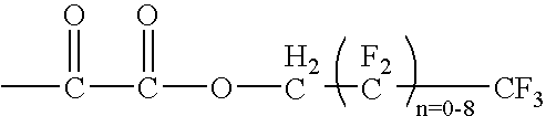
C([F2C][CF3])OC(C(C)=O)=O
